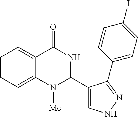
C1=CC=C2C(=C1)C(=O)NC(C1=CNN=C1C1=CC=C(I)C=C1)N2[Me]
